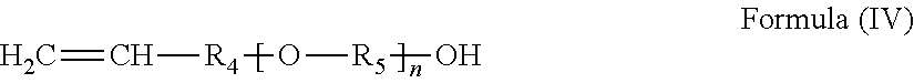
C=C[R4]O[R5]O
